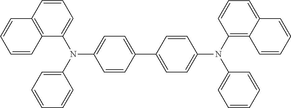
C1=CC(C2=CC=C(N(C3=CC=CC=C3)C3=C4C(=CC=C3)C=CC=C4)C=C2)=CC=C1N(C1=CC=CC=C1)C1=CC=CC2=C1C=CC=C2
